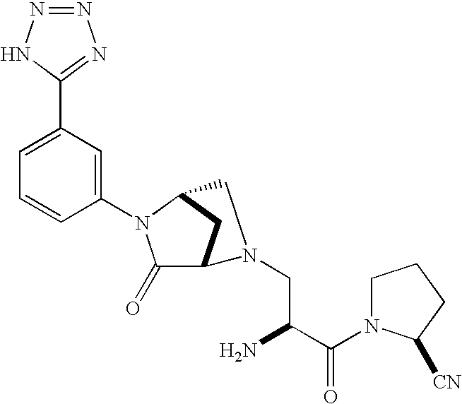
C1(=O)C2CC(N1C1=CC(C3=NN=NN3)=CC=C1)CN2CC(C(N1CCCC1[CN])=O)N
